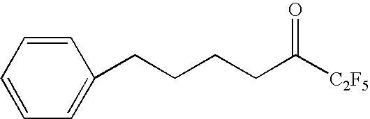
C1=CC=CC=C1CCCCC([C2F5])=O
